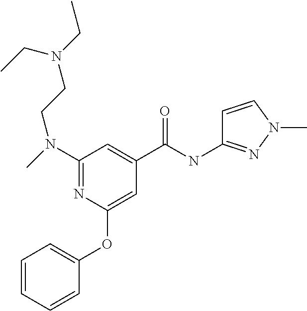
C1(N(CCN(CC)CC)C)=NC(OC2=CC=CC=C2)=CC(C(NC2=NN(C)C=C2)=O)=C1
